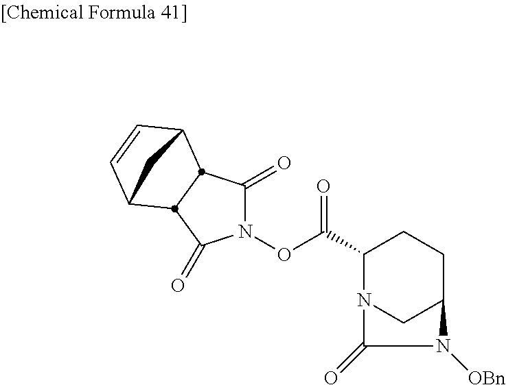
C1(C(ON2C(=O)C3C4C=CC(C4)C3C2=O)=O)N2CC(CC1)N([OBn])C2=O
